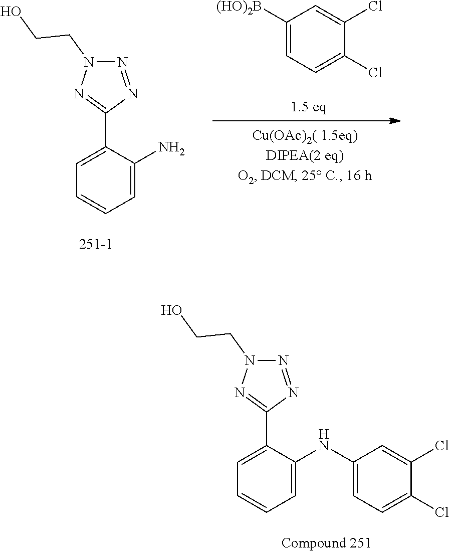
C1([(HO)2B])=CC=C(Cl)C(Cl)=C1.C1=CC=C(N)C(C2=NN(CCO)N=N2)=C1.C1=CC=C(NC2=CC=C(Cl)C(Cl)=C2)C(C2=NN(CCO)N=N2)=C1
